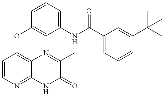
C1=CN=C2C(=C1OC1=CC(NC(C3=CC=CC(C(C)(C)C)=C3)=O)=CC=C1)N=C(C)C(=O)N2
